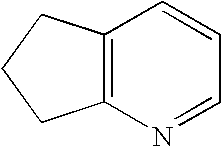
C12=C(N=CC=C1)CCC2
